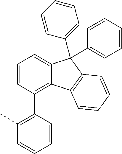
C1=CC(C2=C(C)C=CC=C2)=C2C(=C1)C(C1=CC=CC=C1)(C1=CC=CC=C1)C1=C2C=CC=C1
